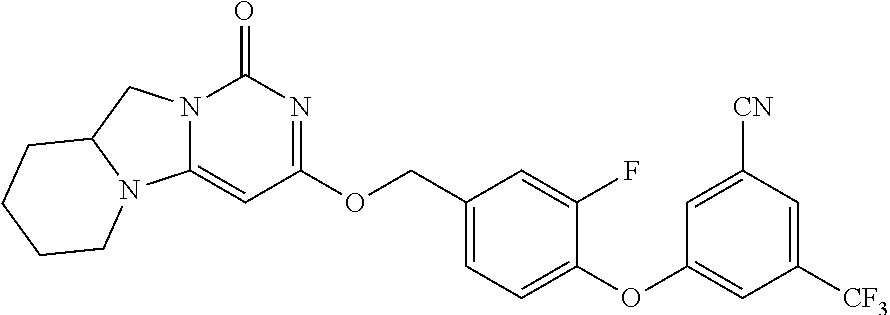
C1(OC2=CC([CF3])=CC([CN])=C2)=CC=C(COC2=NC(=O)N3C(=C2)N2C(C3)CCCC2)C=C1F
